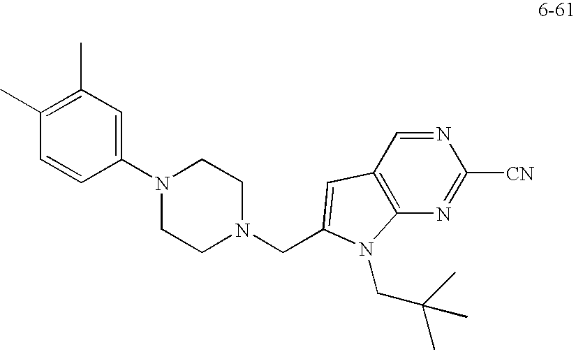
C1(N2CCN(CC3=CC4=C(N=C([CN])N=C4)N3CC(C)(C)C)CC2)=CC(C)=C(C)C=C1
